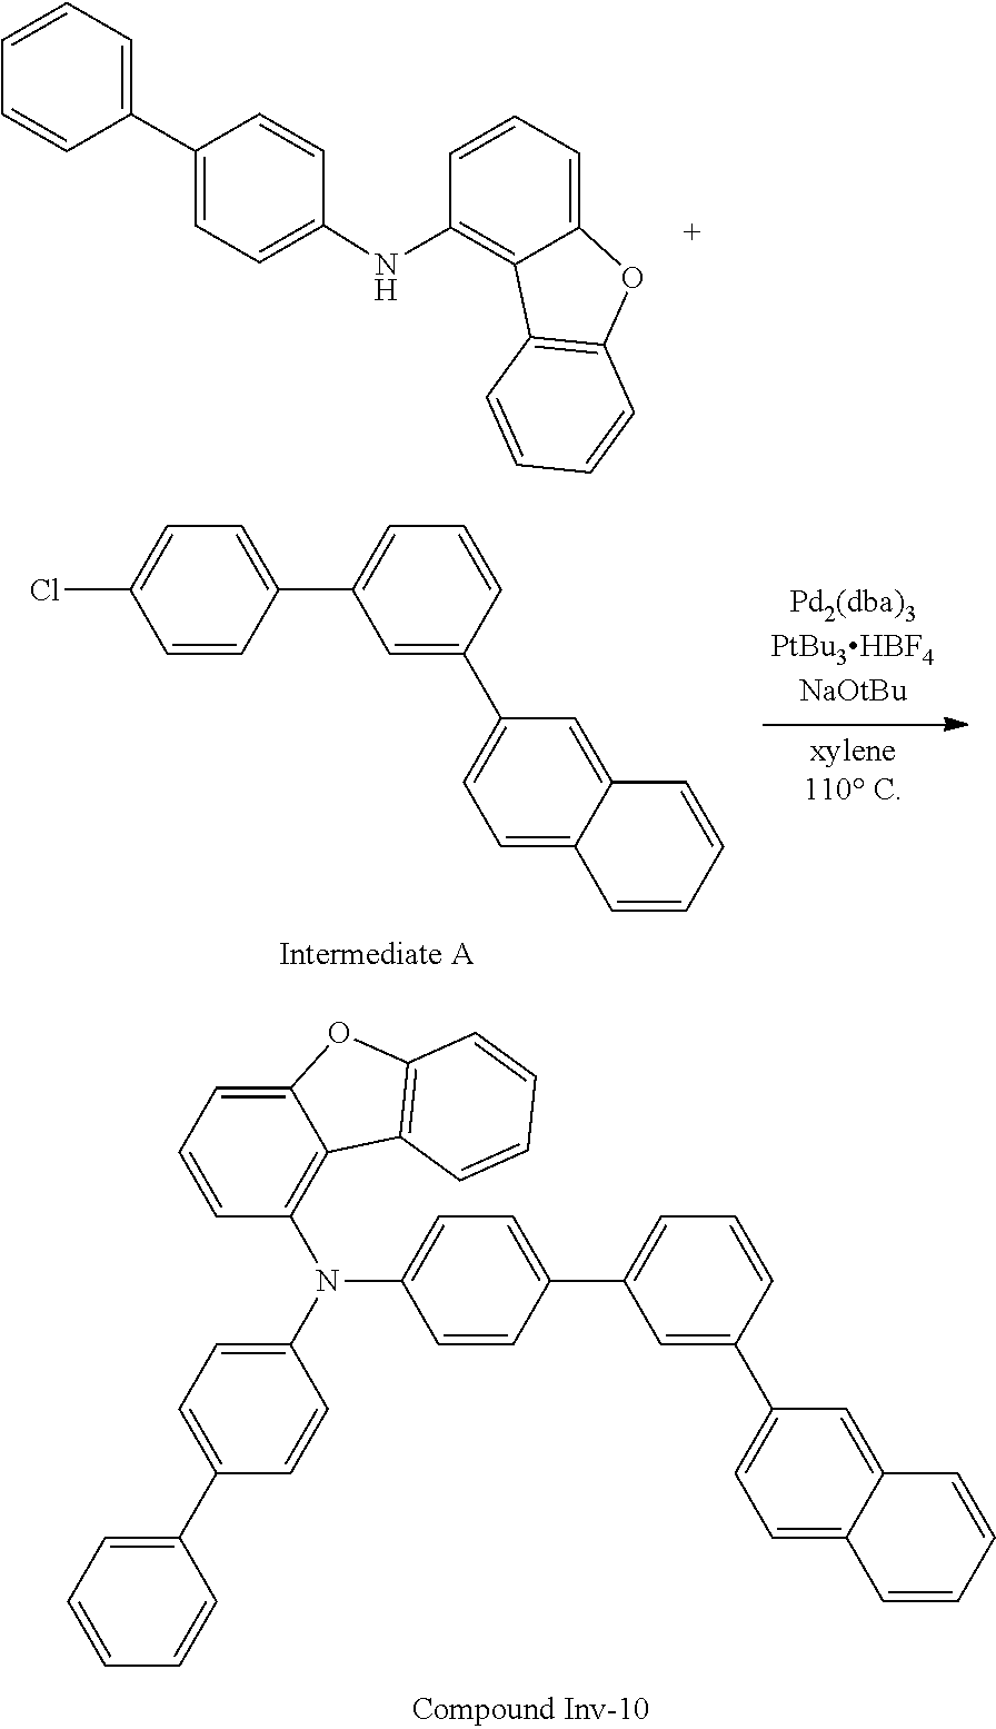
C1(C2=CC=C(Cl)C=C2)=CC=CC(C2=CC=C3C(=C2)C=CC=C3)=C1.C1=CC(C2=CC=CC(C3=CC=C4C(=C3)C=CC=C4)=C2)=CC=C1N(C1=C2C(=CC=C1)OC1=C2C=CC=C1)C1=CC=C(C2=CC=CC=C2)C=C1.C1=CC(C2=CC=C(NC3=C4C(=CC=C3)OC3=C4C=CC=C3)C=C2)=CC=C1
